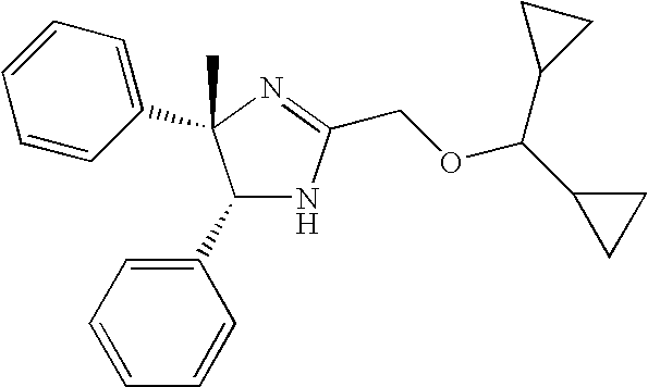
C1(C2=CC=CC=C2)NC(COC(C2CC2)C2CC2)=NC1(C1=CC=CC=C1)C
